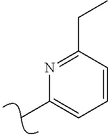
CC1=CC=CC(CC)=N1
